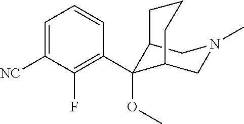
C12C(OC)(C3=C(F)C([NC])=CC=C3)C(CN(C)C1)CCC2
